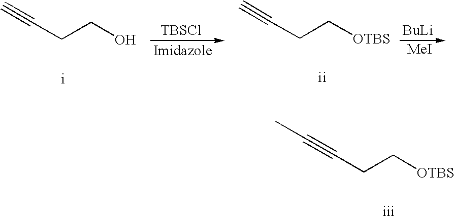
[iii].C(#CCC[OTBS])C.[i].C#CCCO.[TBSCl].[ii].C#CCC[OTBS].[BuLi].[MeI]
